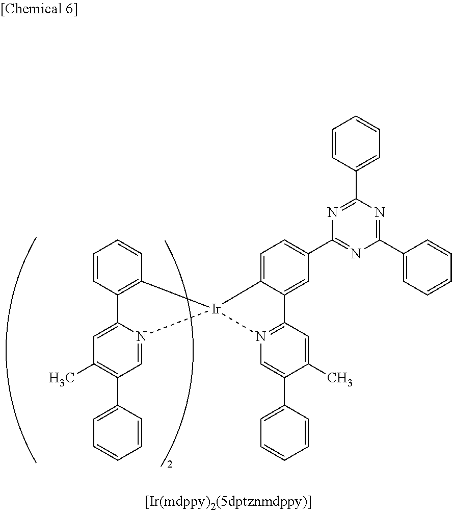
C12=CC(C3=NC(C4=CC=CC=C4)=NC(C4=CC=CC=C4)=N3)=CC=C1[Ir]1(N3=C2C=C(C)C(C2=CC=CC=C2)=C3)C2=C(C3=CC(C)=C(C4=CC=CC=C4)C=N31)C=CC=C2
